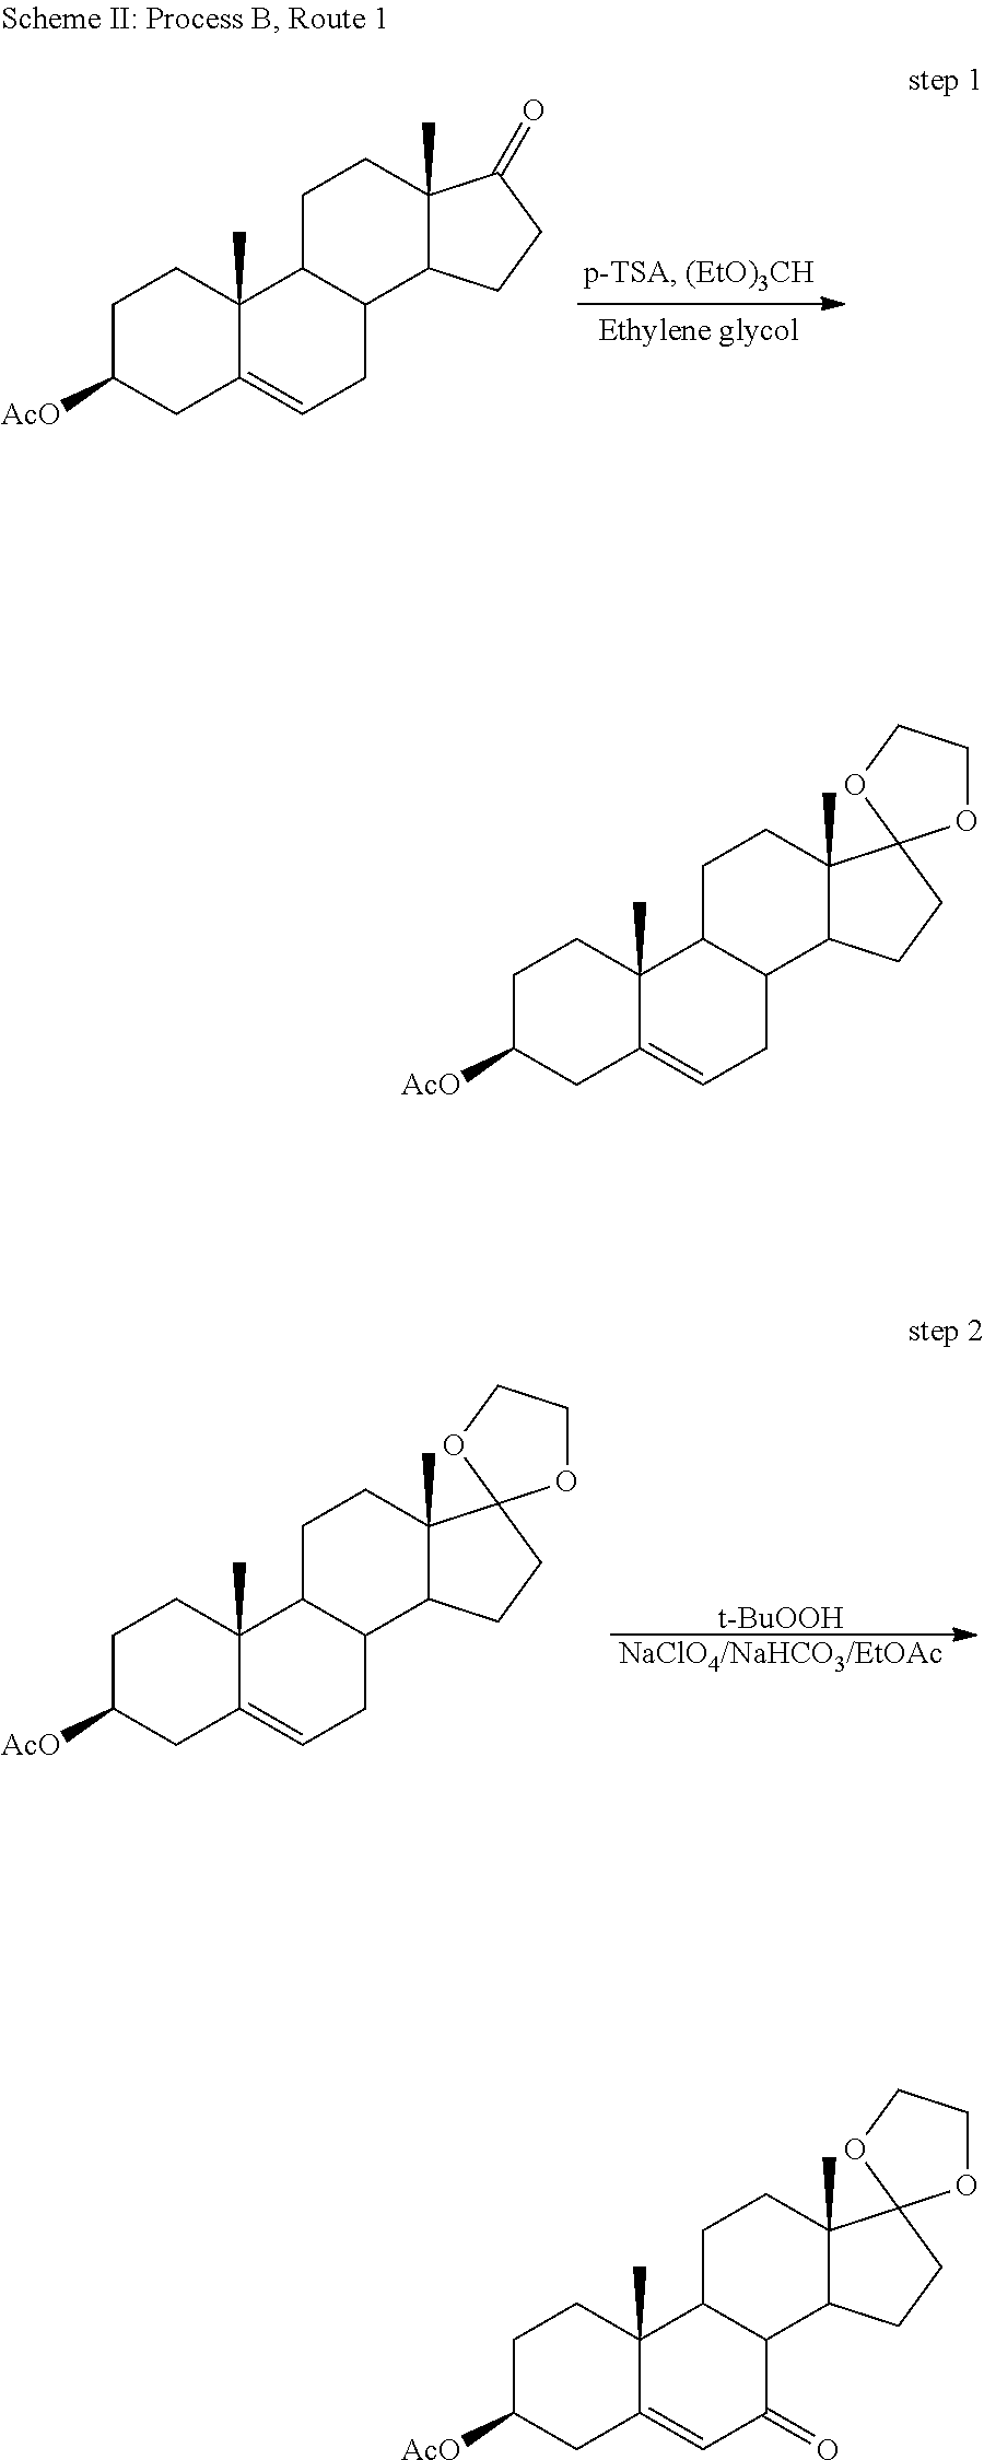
C1C([AcO])CC2=CCC3C(C2(C)C1)CCC1(C)C3CCC12OCCO2.[NaClO4/NaHCO3/EtOAc].[t-BuOOH].C1C([AcO])CC2=CCC3C(C2(C)C1)CCC1(C)C3CCC1=O.C1C([AcO])CC2=CCC3C(C2(C)C1)CCC1(C)C3CCC12OCCO2.C1C([AcO])CC2=CC(=O)C3C(C2(C)C1)CCC1(C)C3CCC12OCCO2
